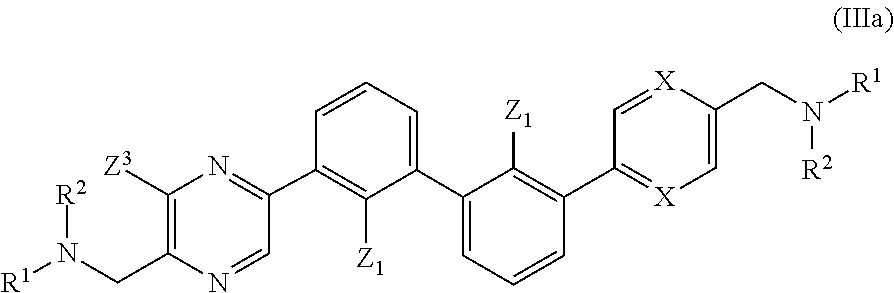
C1(C2=NC([Z3])=C(CN([R2])[R1])N=C2)=C([Z1])C(C2=CC=CC(C3=[X]C=C(CN([R1])[R2])[X]=C3)=C2[Z1])=CC=C1
